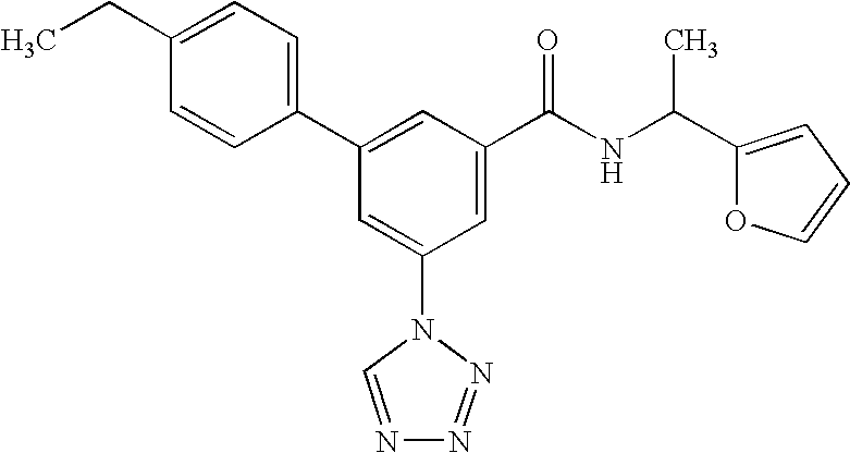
C1(C2=CC(C(NC(C3=CC=CO3)C)=O)=CC(N3C=NN=N3)=C2)=CC=C(CC)C=C1
